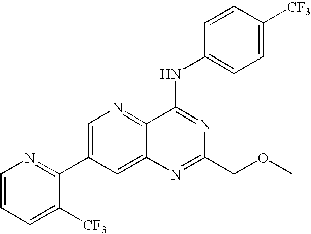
C12=CC(C3=NC=CC=C3[CF3])=CN=C1C(NC1=CC=C([CF3])C=C1)=NC(COC)=N2
